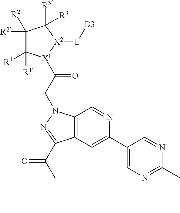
C1([R2])([R2])C([R1])([R1])[X1](C(CN2C3=C(C=C(C4=CN=C(C)N=C4)N=C3C)C(C(C)=O)=N2)=O)[X2]([L][B3])C1([R3])[R3]
